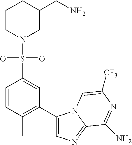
C1=CC(C)=C(C2=CN=C3N2C=C([CF3])N=C3N)C=C1S(N1CC(CN)CCC1)(=O)=O
